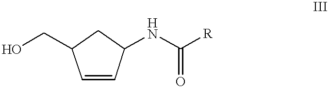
C1=CC(NC([R])=O)CC1CO
